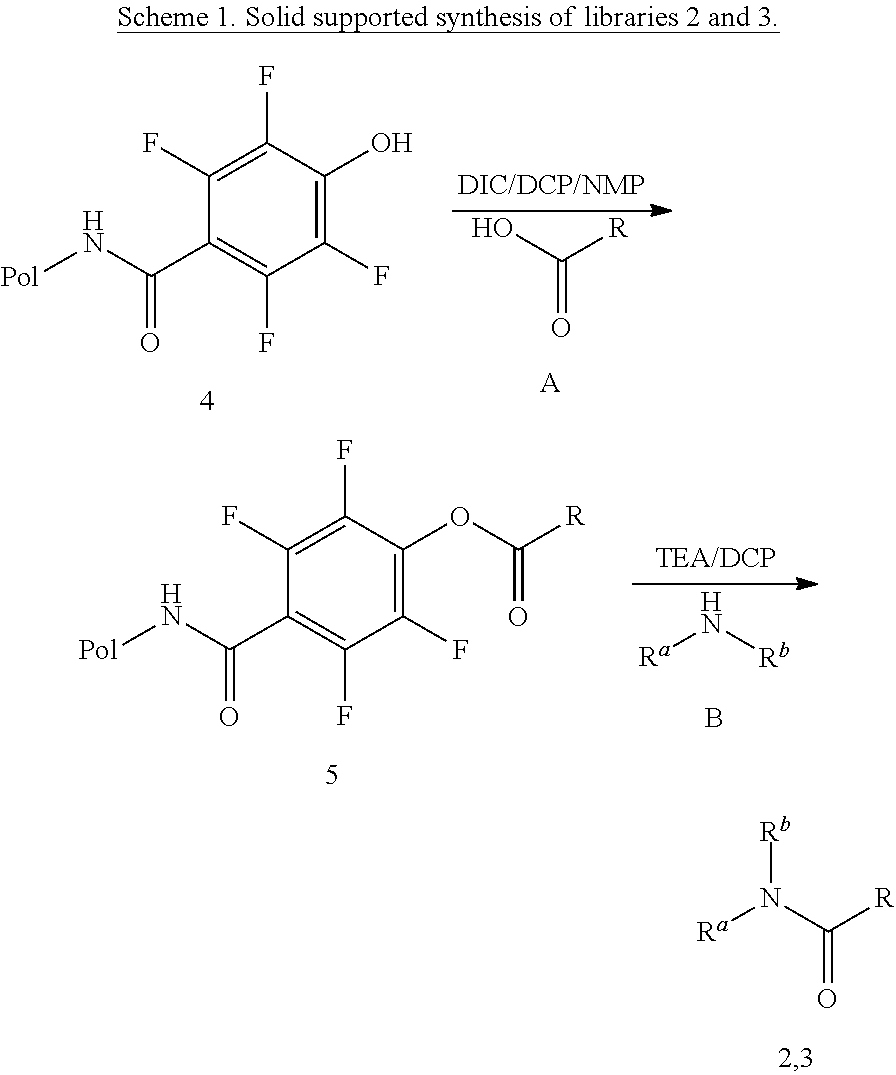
C1(F)=C(O)C(F)=C(F)C(C(N[Pol])=O)=C1F.OC([R])=O.[A].[Ra]N[Rb].B.C1(F)=C(OC([R])=O)C(F)=C(F)C(C(N[Pol])=O)=C1F.[Ra]N(C([R])=O)[Rb]
